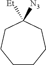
C1CCCC([N3])([Et])CC1
